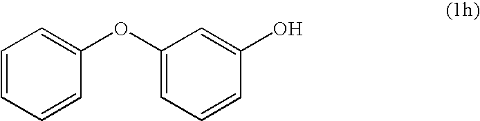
C1=CC=CC(OC2=CC=CC(O)=C2)=C1
